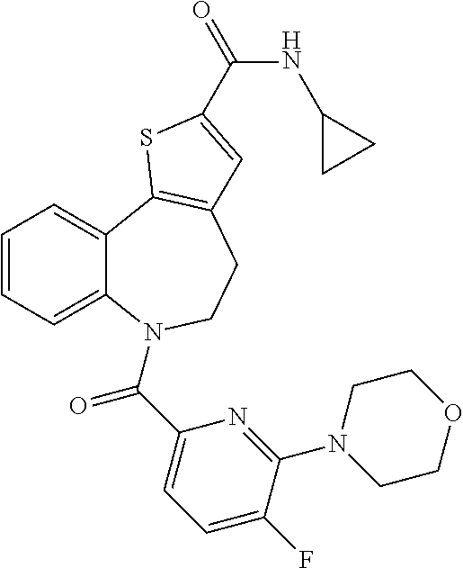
C1=CC=C2C(=C1)C1=C(CCN2C(C2=CC=C(F)C(N3CCOCC3)=N2)=O)C=C(C(=O)NC2CC2)S1
